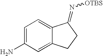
C1=C(N)C=C2C(=C1)C(=N[OTBS])CC2
